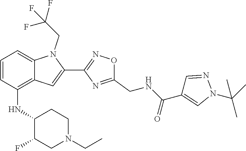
C1=CC(NC2C(F)CN(CC)CC2)=C2C(=C1)N(CC(F)(F)F)C(C1=NOC(CNC(C3=CN(C(C)(C)C)N=C3)=O)=N1)=C2
